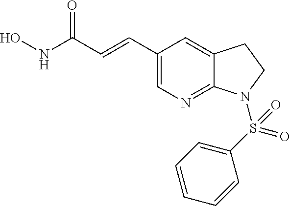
C1(C=CC(NO)=O)=CN=C2C(=C1)CCN2S(C1=CC=CC=C1)(=O)=O
